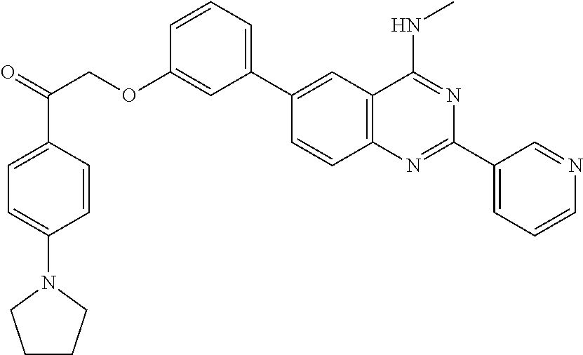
C1(C2=CC3=C(C=C2)N=C(C2=CC=CN=C2)N=C3NC)=CC=CC(OCC(C2=CC=C(N3CCCC3)C=C2)=O)=C1
